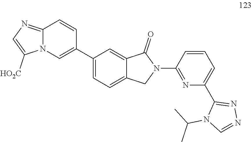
C1=CC(C2=CC=C3C(=C2)C(=O)N(C2=NC(C4=NN=CN4C(C)C)=CC=C2)C3)=CN2C1=NC=C2[HO2C]
